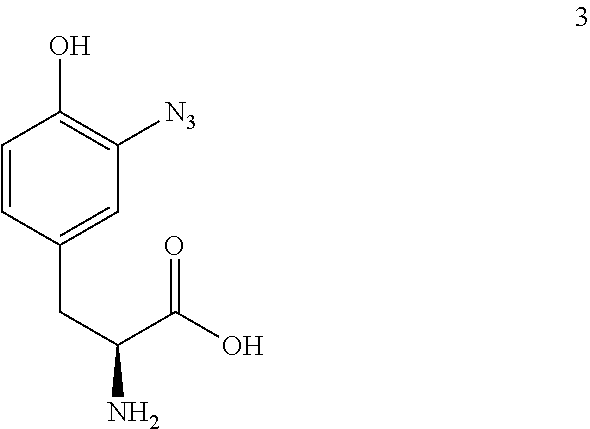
C1=CC(CC(N)C(O)=O)=CC([N3])=C1O
